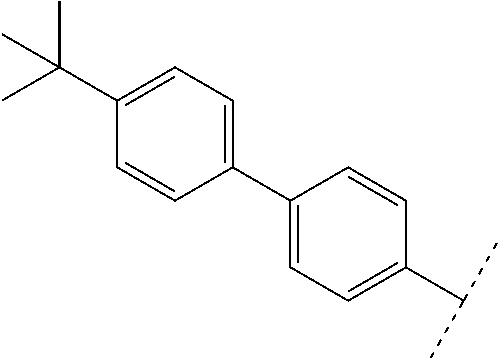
C1=C(C2=CC=C(C(C)(C)C)C=C2)C=CC(C(C)C)=C1
